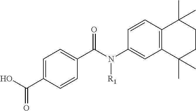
C1(C(=O)N([R1])C2=CC3=C(C=C2)C(C)(C)CCC3(C)C)=CC=C(C(O)=O)C=C1
